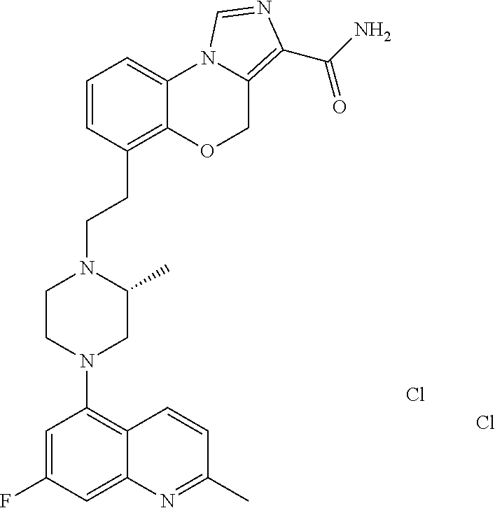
C1=C(F)C=C2C(=C1N1CC(C)N(CCC3=C4C(=CC=C3)N3C(=C(C(N)=O)N=C3)CO4)CC1)C=CC(C)=N2.Cl.Cl
